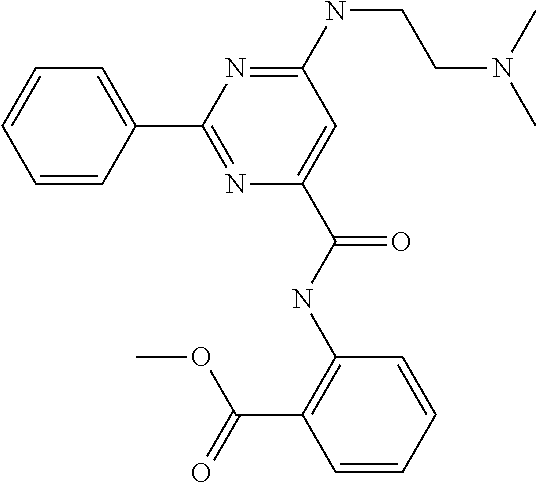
C1=CC=CC(C2=NC(C(NC3=C(C(OC)=O)C=CC=C3)=O)=CC(NCCN(C)C)=N2)=C1
